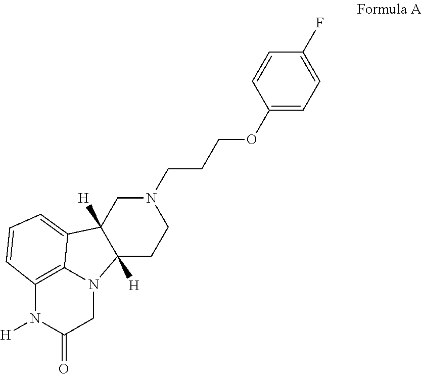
C1(OCCCN2CC3([H])C4=CC=CC5=C4N(CC(=O)N5[H])C3([H])CC2)=CC=C(F)C=C1
